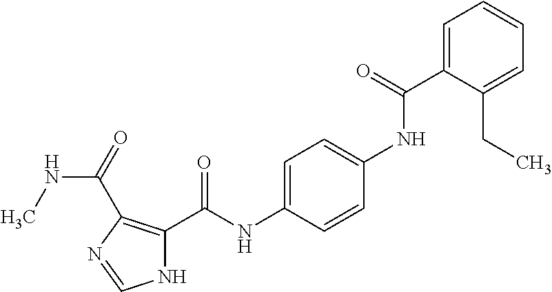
C1=C(C(NC2=CC=C(NC(C3=C(C(=O)NC)N=CN3)=O)C=C2)=O)C(CC)=CC=C1
